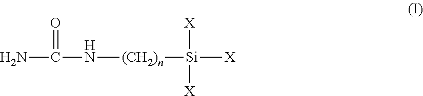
NC(=O)N[(CH2)n][Si]([X])([X])[X]
